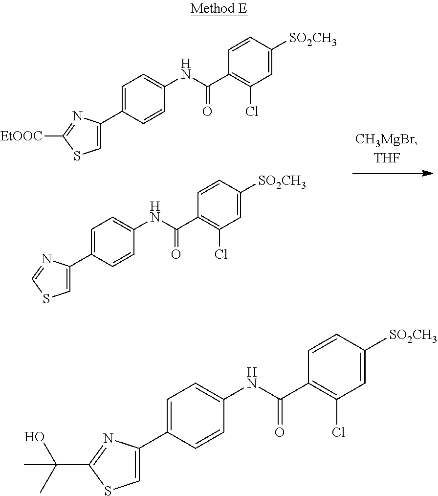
C1=C(C2=CSC([EtOOC])=N2)C=CC(NC(C2=C(Cl)C=C([SO2CH3])C=C2)=O)=C1.C1=C(C2=CSC=N2)C=CC(NC(C2=C(Cl)C=C([SO2CH3])C=C2)=O)=C1.C1=C(C2=CSC(C(C)(O)C)=N2)C=CC(NC(C2=C(Cl)C=C([SO2CH3])C=C2)=O)=C1
